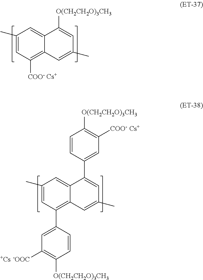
C1(C)=CC([COO-])=C2C(=C1)C([O(CH2CH2O)3CH3])=CC(C)=C2.[Cs].C1(C)=CC(C2=CC([-OOC])=C([O(CH2CH2O)3CH3])C=C2)=C2C(=C1)C(C1=CC([COO-])=C([O(CH2CH2O)3CH3])C=C1)=CC(C)=C2.[Cs].[Cs]
